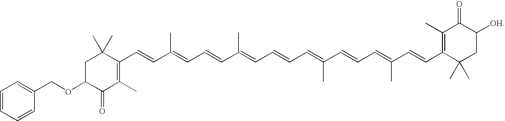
C1(COC2C(=O)C(C)=C(C=CC(=CC=CC(=CC=CC=C(C=CC=C(C=CC3=C(C)C(=O)C([OH])CC3(C)C)C)C)C)C)C(C)(C)C2)=CC=CC=C1
